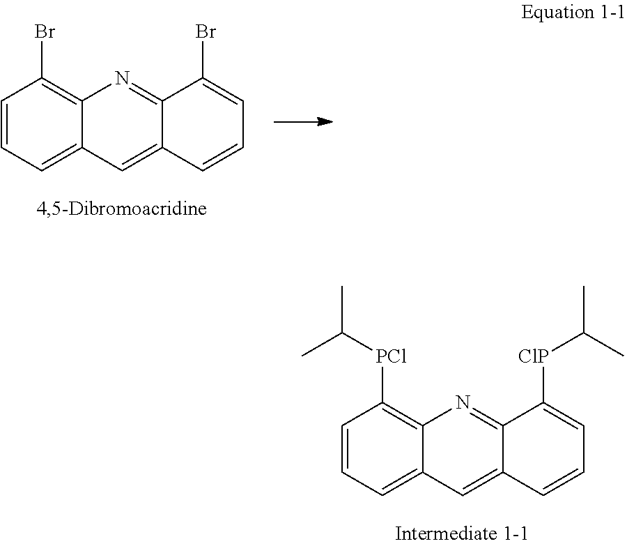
C1=CC=C2C(=C1[PCl]C(C)C)N=C1C(=C2)C=CC=C1[ClP]C(C)C.C1=CC=C2C(=C1Br)N=C1C(=C2)C=CC=C1Br
